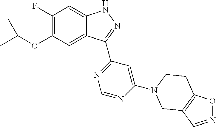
C1(F)=C(OC(C)C)C=C2C(=C1)NN=C2C1=NC=NC(N2CCC3=C(C=NO3)C2)=C1
